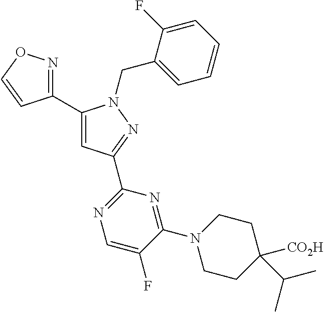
C1(C2=NOC=C2)=CC(C2=NC=C(F)C(N3CCC([CO2H])(C(C)C)CC3)=N2)=NN1CC1=CC=CC=C1F
